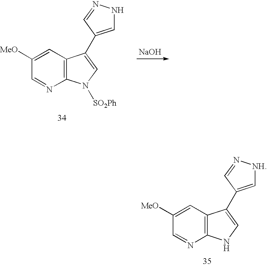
C1=C([MeO])C=NC2=C1C(C1=CNN=C1)=CN2[SO2Ph].[NaOH].C1=C([MeO])C=NC2=C1C(C1=C[NH]N=C1)=CN2
